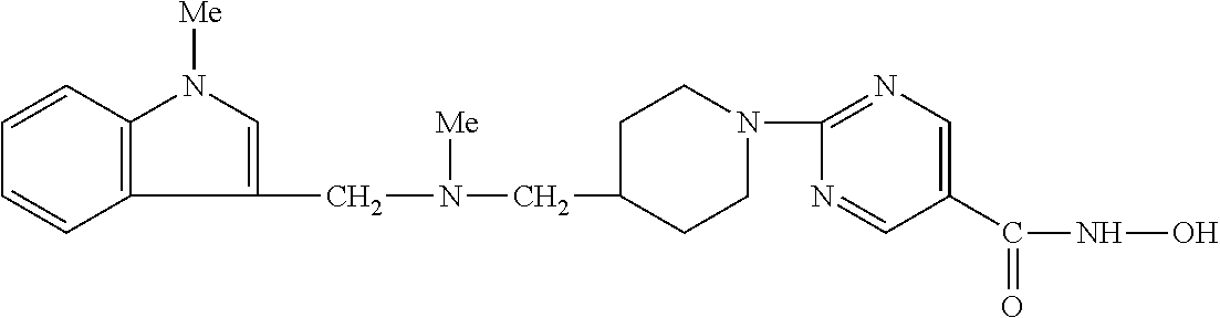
C12=C(C=CC=C1)N([Me])C=C2CN(CC1CCN(C2=NC=C(C(=O)NO)C=N2)CC1)[Me]
